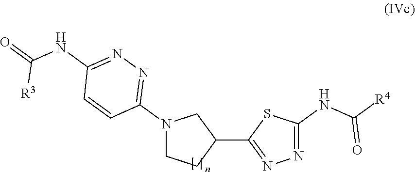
C1(C2=NN=C(NC(=O)[R4])S2)CN(C2=NN=C(NC([R3])=O)C=C2)CC1
